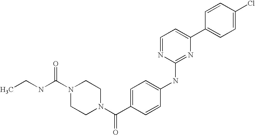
C(N1CCN(C(C2=CC=C(NC3=NC(C4=CC=C(Cl)C=C4)=CC=N3)C=C2)=O)CC1)(NCC)=O
